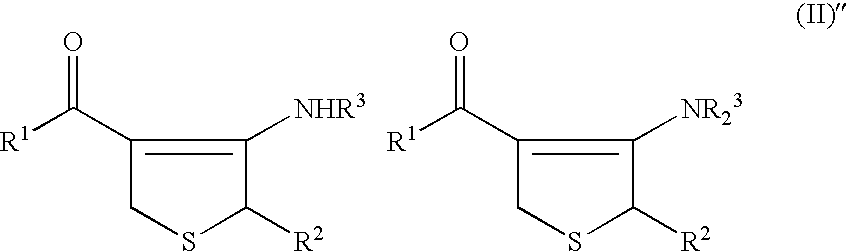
O=C([R1])C1=C([NHR3])C([R2])SC1.O=C([R1])C1=C([NR23])C([R2])SC1
